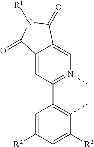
C12=CC(C3=C(C)C([R2])=CC([R2])=C3)=N(C)C=C1C(=O)N([R1])C2=O
